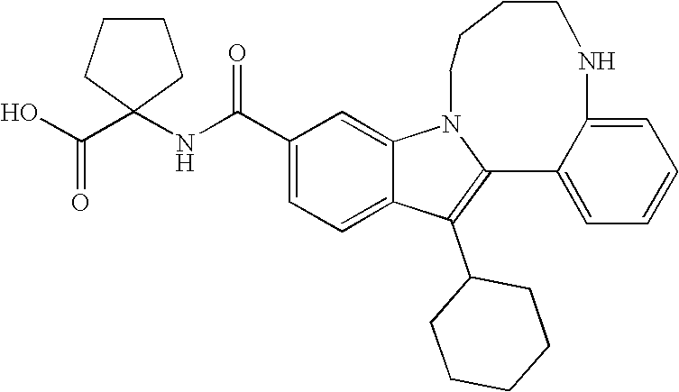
C1(C(NC2(C(O)=O)CCCC2)=O)=CC=C2C(=C1)N1CCCCNC3=CC=CC=C3C1=C2C1CCCCC1
